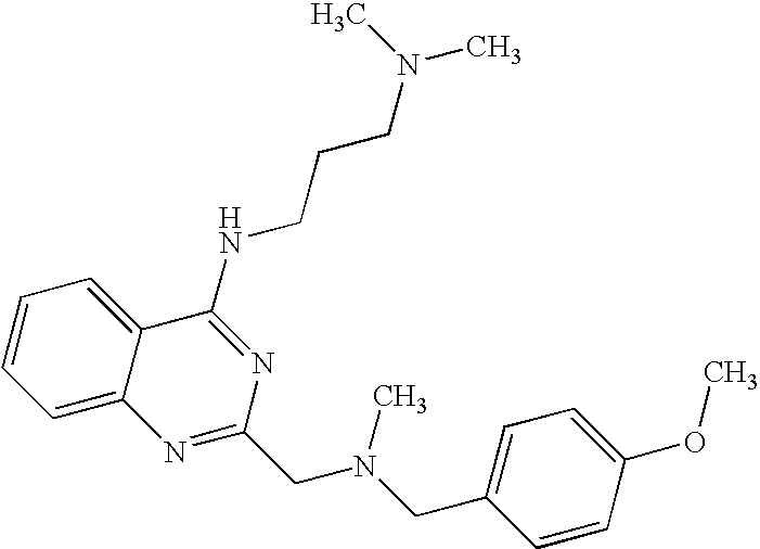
C1=CC=C2C(=C1)N=C(CN(CC1=CC=C(OC)C=C1)C)N=C2NCCCN(C)C
